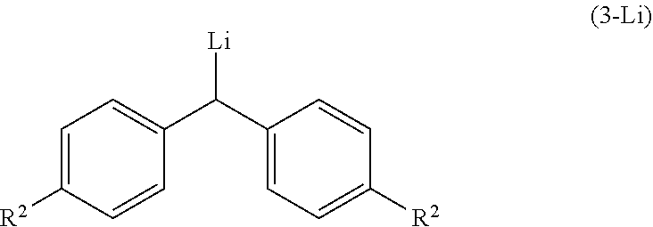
C1(C(C2=CC=C([R2])C=C2)[Li])=CC=C([R2])C=C1
